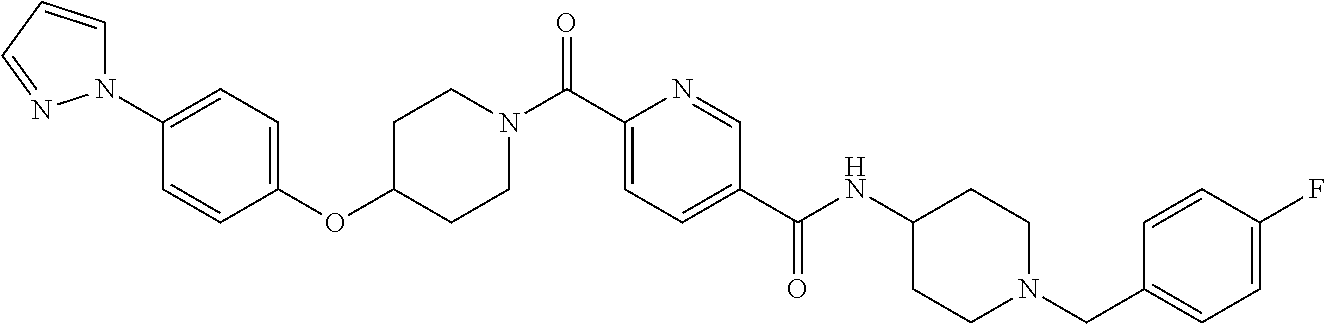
C(C1=CC=C(C(NC2CCN(CC3=CC=C(F)C=C3)CC2)=O)C=N1)(=O)N1CCC(OC2=CC=C(N3C=CC=N3)C=C2)CC1
